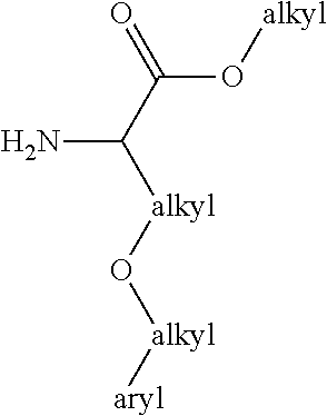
[alkyl]OC(C(N)[alkyl]O[alkyl][aryl])=O
